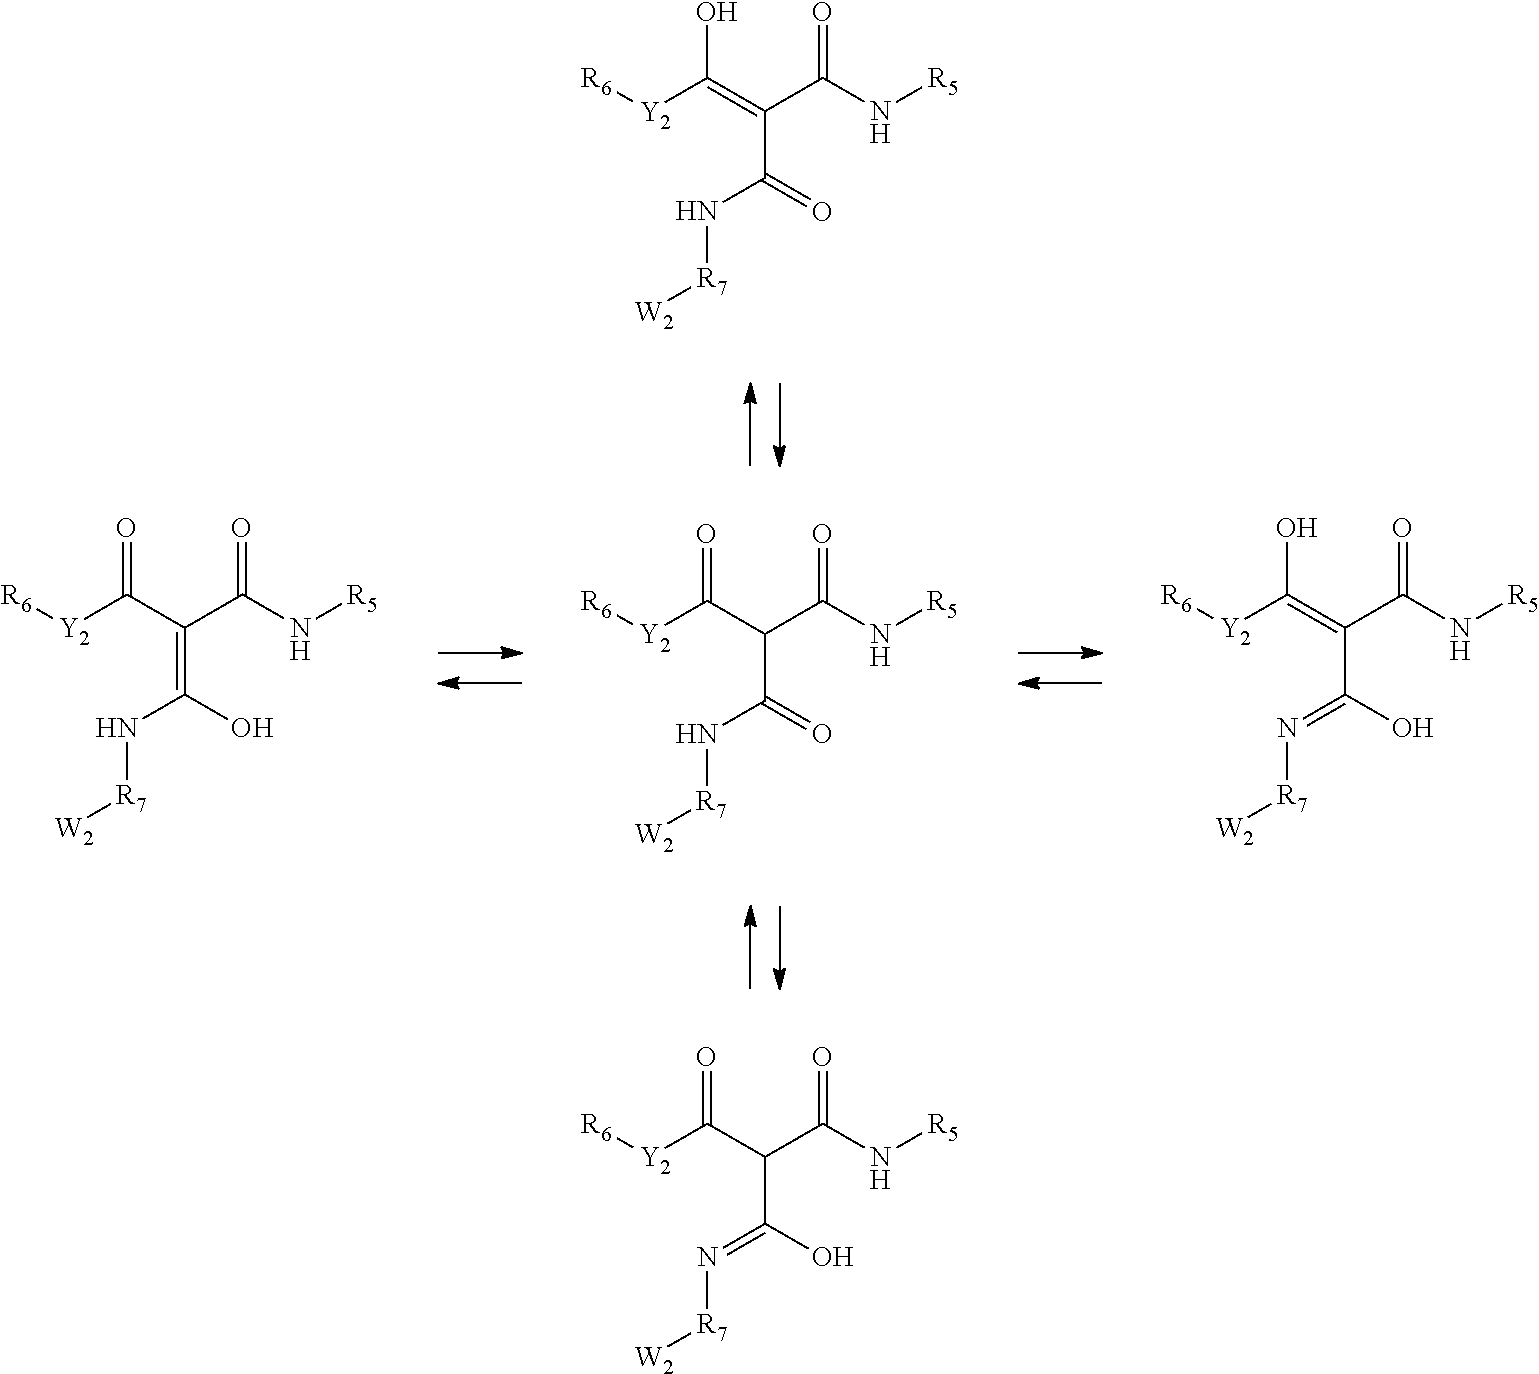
[R6][Y2]C(=C(C(N[R5])=O)C(=O)N[R7][W2])O.[R6][Y2]C(C(C(N[R5])=O)C(=O)N[R7][W2])=O.[R6][Y2]C(C(C(N[R5])=O)=C(O)N[R7][W2])=O.[R6][Y2]C(=C(C(N[R5])=O)C(O)=N[R7][W2])O.[R6][Y2]C(C(C(N[R5])=O)C(O)=N[R7][W2])=O
